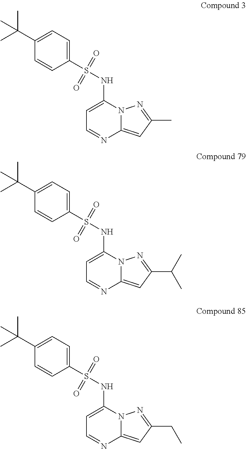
C1(C(C)(C)C)=CC=C(S(NC2=CC=NC3=CC(C)=NN23)(=O)=O)C=C1.C1(C(C)(C)C)=CC=C(S(NC2=CC=NC3=CC(C(C)C)=NN23)(=O)=O)C=C1.C1(C(C)(C)C)=CC=C(S(NC2=CC=NC3=CC(CC)=NN23)(=O)=O)C=C1
